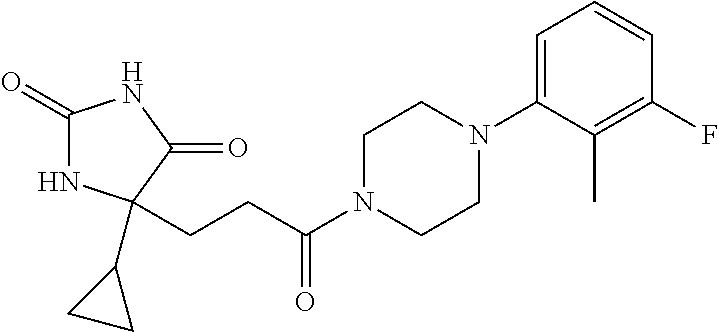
C1(=O)NC(C2CC2)(CCC(N2CCN(C3=CC=CC(F)=C3C)CC2)=O)C(=O)N1
